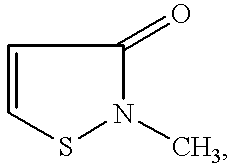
C1=CSN(C)C1=O
